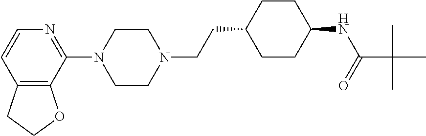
C12=C(C(N3CCN(CCC4CCC(NC(=O)C(C)(C)C)CC4)CC3)=NC=C1)OCC2
